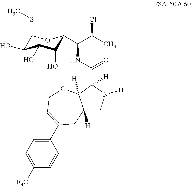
C12([H])CN([H])C(C(NC(C(C)Cl)C3C(O)C(O)C(O)C(SC)O3)=O)([H])C1([H])OCC=C(C1=CC=C([F3C])C=C1)C2
